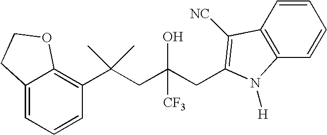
C1=CC(C(CC(CC2=C([NC])C3=C(C=CC=C3)N2[H])(O)[CF3])(C)C)=C2C(=C1)CCO2
